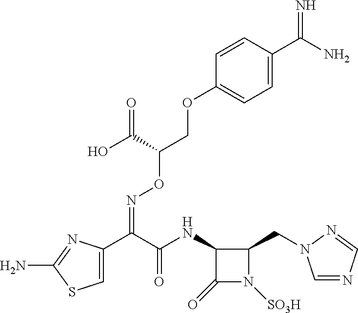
C1(NC(C(C2=CSC(N)=N2)=NOC(C(O)=O)COC2=CC=C(C(N)=N)C=C2)=O)C(=O)N([SO3H])C1CN1C=NC=N1
